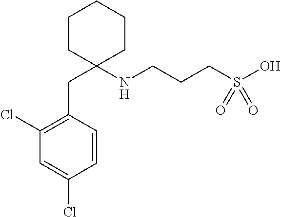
N(CCCS(O)(=O)=O)C1(CC2=C(Cl)C=C(Cl)C=C2)CCCCC1
